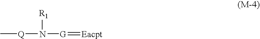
C[Q]N([G]=[Eacpt])[R1]
